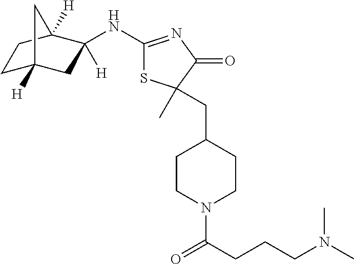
C1C2([H])CC(NC3=NC(=O)C(C)(CC4CCN(C(=O)CCCN(C)C)CC4)S3)([H])C([H])(C1)C2
